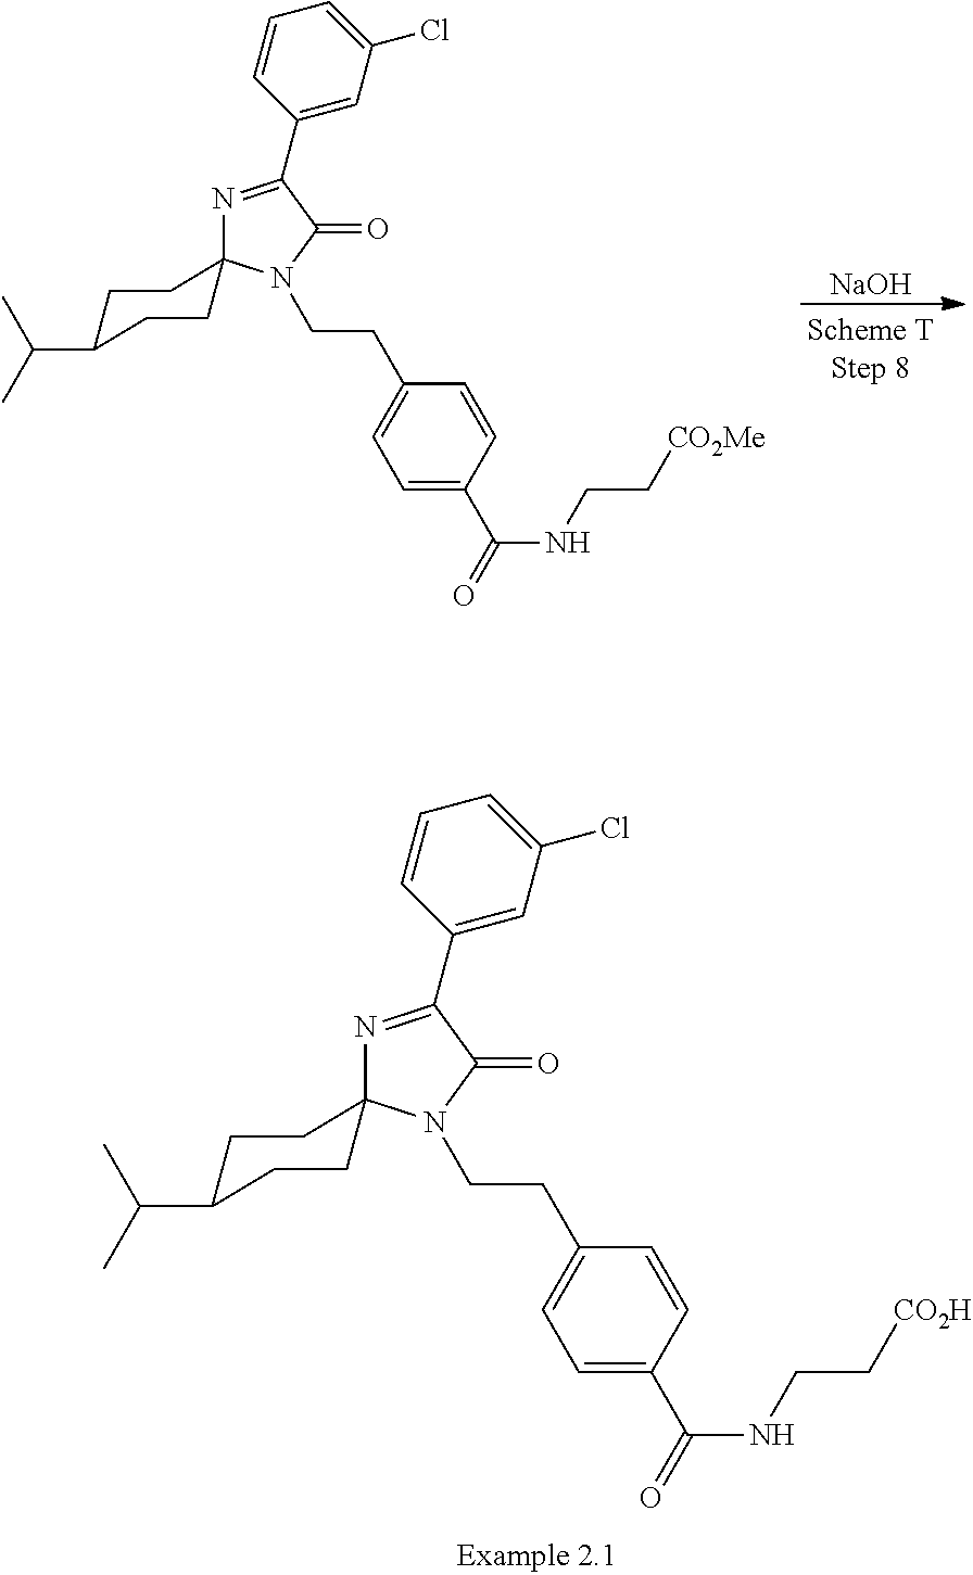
[NaOH].C1=C(C(=O)NCC[CO2Me])C=CC(CCN2C(=O)C(C3=CC(Cl)=CC=C3)=NC23CCC(C(C)C)CC3)=C1.C1=C(C(=O)NCC[CO2H])C=CC(CCN2C(=O)C(C3=CC(Cl)=CC=C3)=NC23CCC(C(C)C)CC3)=C1
